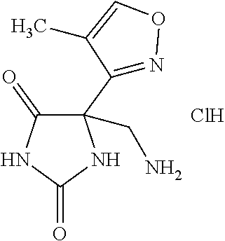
C1(=O)C(C2=NOC=C2C)(CN)NC(=O)N1.Cl
